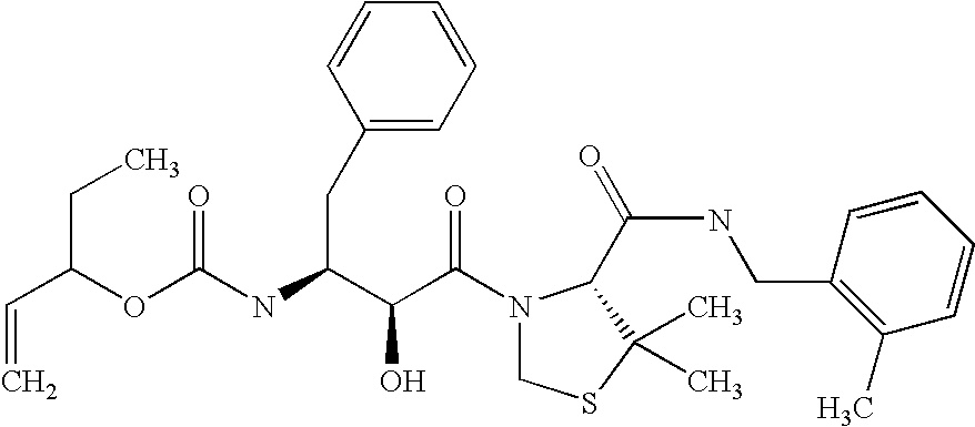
N(C(C(C(N1CSC(C)(C)C1C(NCC1=C(C)C=CC=C1)=O)=O)O)CC1=CC=CC=C1)C(=O)OC(C=C)CC
